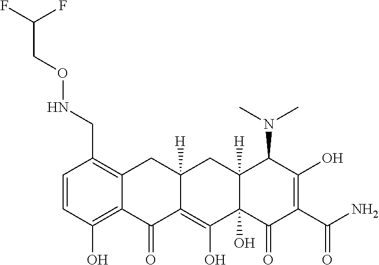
C1=CC(O)=C2C(=C1CNOCC(F)F)CC1([H])C(=C(O)C3(O)C([H])(C1)C(N(C)C)C(O)=C(C(=O)N)C3=O)C2=O
